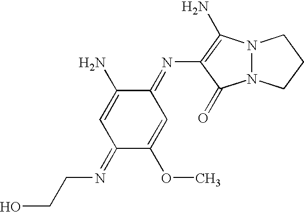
N12N(C(N)=C(N=C3C(N)=CC(=NCCO)C(OC)=C3)C1=O)CCC2
